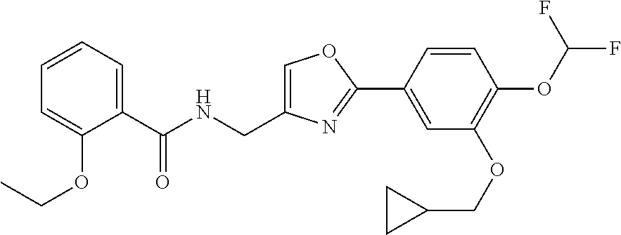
C1=C(CNC(C2=CC=CC=C2OCC)=O)N=C(C2=CC(OCC3CC3)=C(OC(F)F)C=C2)O1
